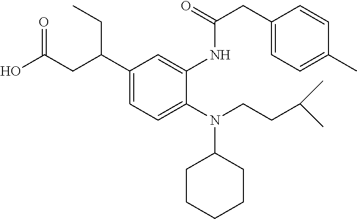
N(C1CCCCC1)(CCC(C)C)C1=CC=C(C(CC(O)=O)CC)C=C1NC(=O)CC1=CC=C(C)C=C1
